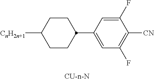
[CN]C1=C(F)C=C(C2CCC([CnH2n+1])CC2)C=C1F
